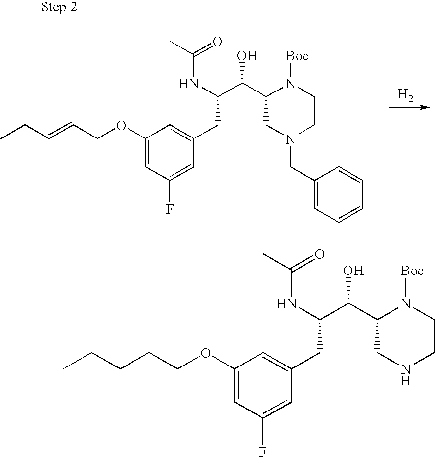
C1=C(CC(C(C2CN(CC3=CC=CC=C3)CCN2[Boc])O)NC(C)=O)C=C(F)C=C1OCC=CCC.[H2].C1=C(CC(C(C2CNCCN2[Boc])O)NC(C)=O)C=C(F)C=C1OCCCCC
